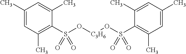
C1(C)=CC(C)=C(S(O[C3H6]OS(C2=C(C)C=C(C)C=C2C)(=O)=O)(=O)=O)C(C)=C1
